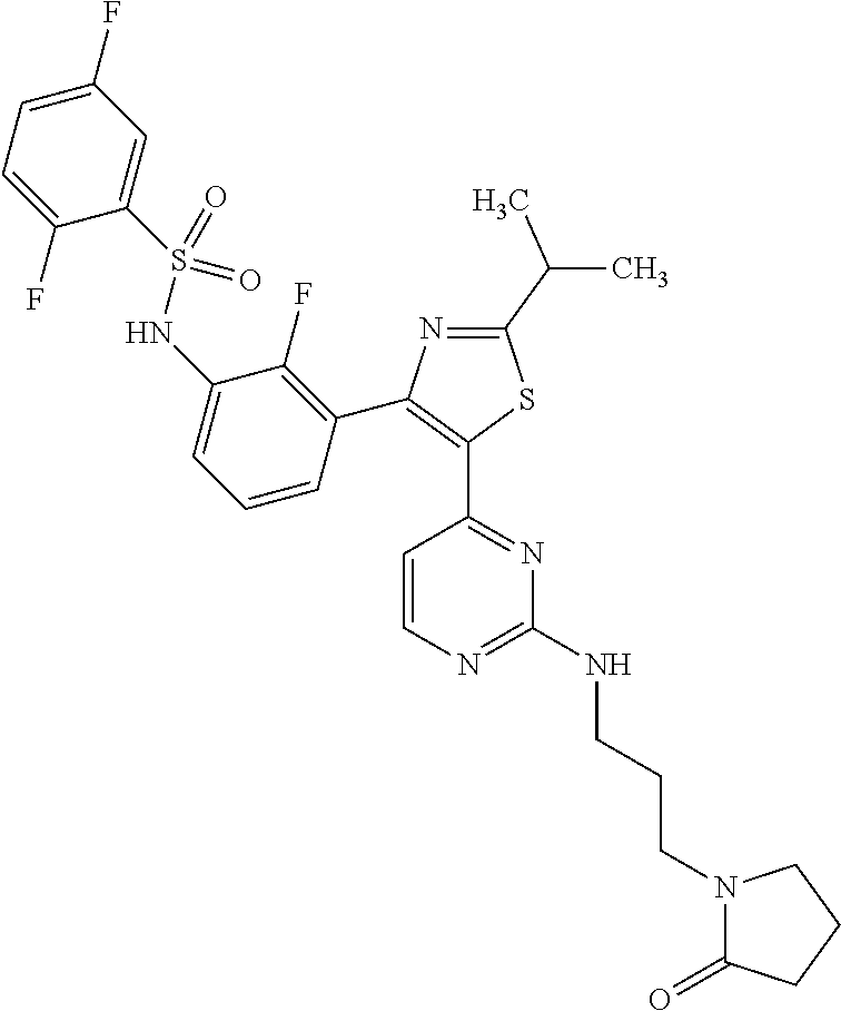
N1=C(C(C)C)SC(C2=NC(NCCCN3C(=O)CCC3)=NC=C2)=C1C1=C(F)C(NS(C2=CC(F)=CC=C2F)(=O)=O)=CC=C1
